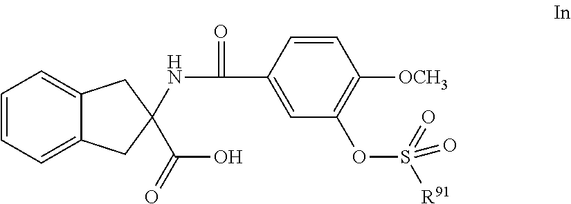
C1=CC=C2C(=C1)CC(C(O)=O)(NC(C1=CC(OS([R91])(=O)=O)=C([OCH3])C=C1)=O)C2
